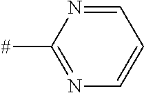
C1([#])=NC=CC=N1
